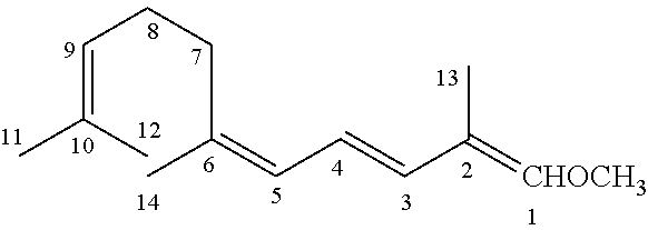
C(=C(C)C)CCC(=CC=CC(=[CHOCH3])C)C
